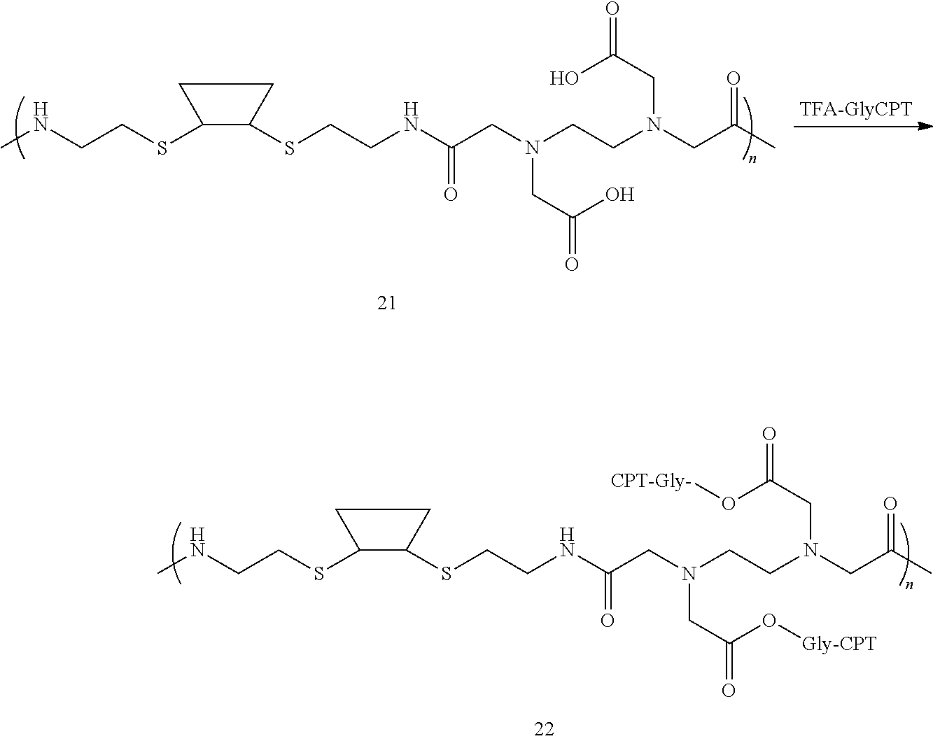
N(CCSC1C(SCCNC(CN(CCN(CC(C)=O)CC(=O)O[CPT-Gly-])CC(=O)O[Gly-CPT])=O)CC1)C.N(CCSC1C(SCCNC(CN(CCN(CC(C)=O)CC(=O)O)CC(=O)O)=O)CC1)C
